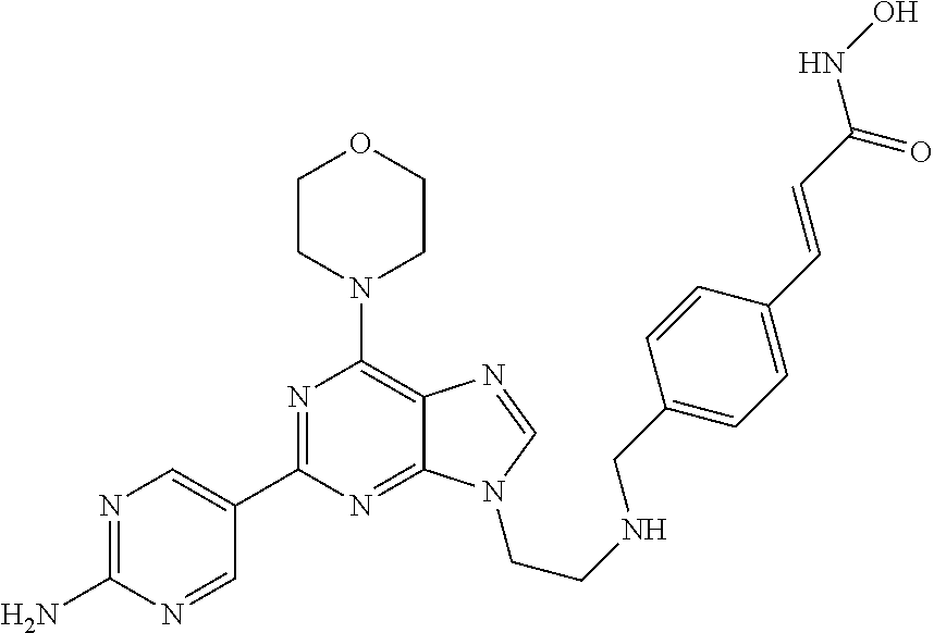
C1CN(C2=C3C(=NC(C4=CN=C(N)N=C4)=N2)N(CCNCC2=CC=C(C=CC(NO)=O)C=C2)C=N3)CCO1
